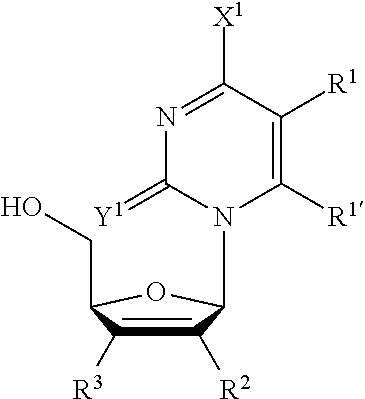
C1([R2])=C([R3])C(CO)OC1N1C([R1])=C([R1])C([X1])=NC1=[Y1]
